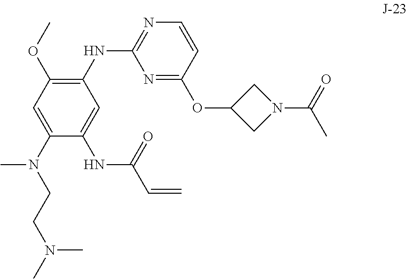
C1=C(N(CCN(C)C)C)C(NC(C=C)=O)=CC(NC2=NC=CC(OC3CN(C(=O)C)C3)=N2)=C1OC
